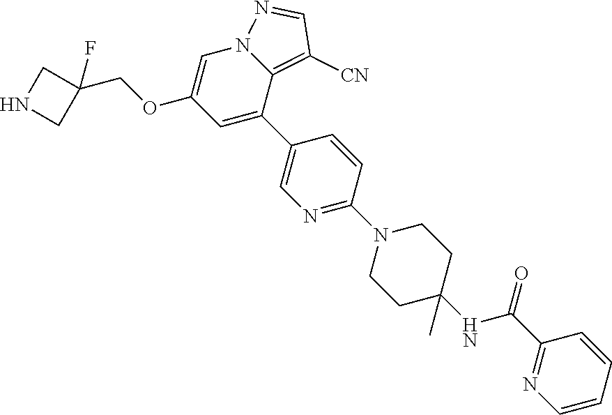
C12=C([CN])C=NN1C=C(OCC1(F)CNC1)C=C2C1=CN=C(N2CCC(C)(NC(C3=NC=CC=C3)=O)CC2)C=C1
